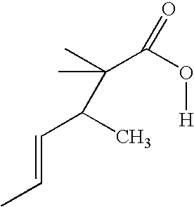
C(C=CC)(C)C(C(O[H])=O)(C)C
